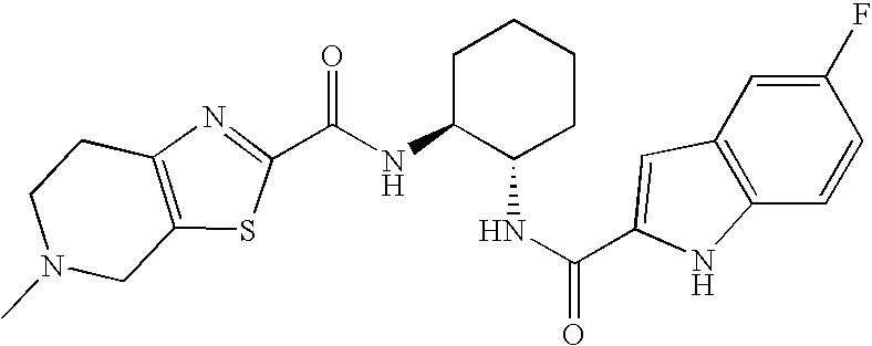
C(NC1C(NC(=O)C2=CC3=C(C=CC(F)=C3)N2)CCCC1)(=O)C1=NC2=C(CN(C)CC2)S1
